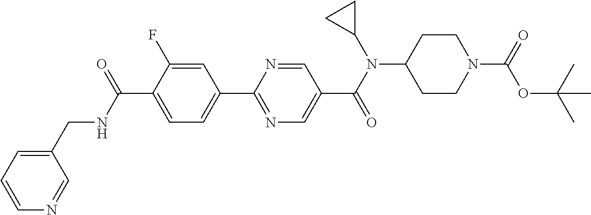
C1(C(NCC2=CC=CN=C2)=O)=CC=C(C2=NC=C(C(N(C3CC3)C3CCN(C(=O)OC(C)(C)C)CC3)=O)C=N2)C=C1F
